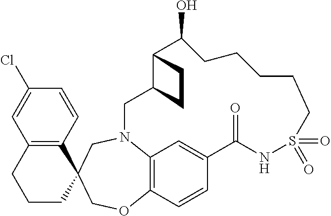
C12=C(C=CC(Cl)=C1)C1(CCC2)CN2C3=C(C=CC(=C3)C(=O)NS(=O)(=O)CCCCCC(O)C3C(C2)CC3)OC1
